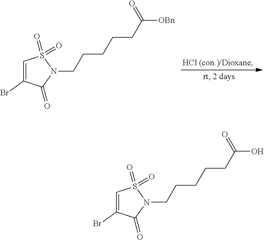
C1=C(Br)C(=O)N(CCCCCC([OBn])=O)S1(=O)=O.C1=C(Br)C(=O)N(CCCCCC(O)=O)S1(=O)=O
